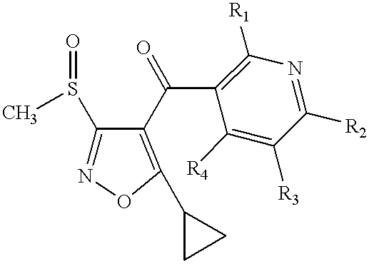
C1(S(C)=O)=NOC(C2CC2)=C1C(C1=C([R1])N=C([R2])C([R3])=C1[R4])=O
